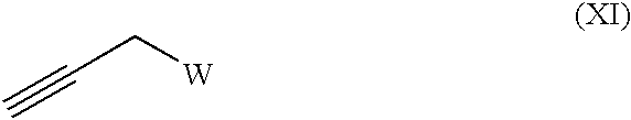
C#CC[W]
